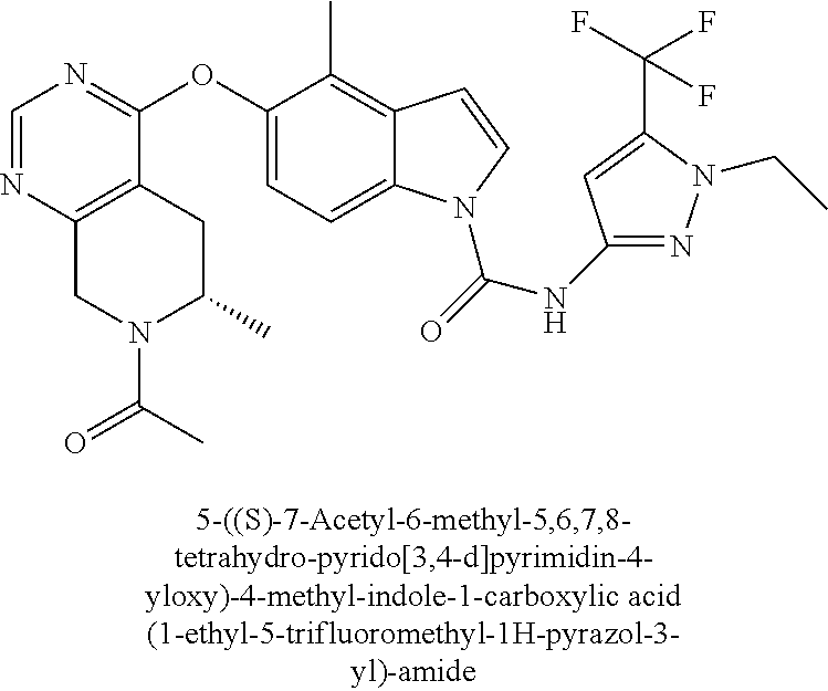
C1=NC2=C(C(OC3=CC=C4C(=C3C)C=CN4C(=O)NC3=NN(CC)C(C(F)(F)F)=C3)=N1)CC(C)N(C(C)=O)C2
